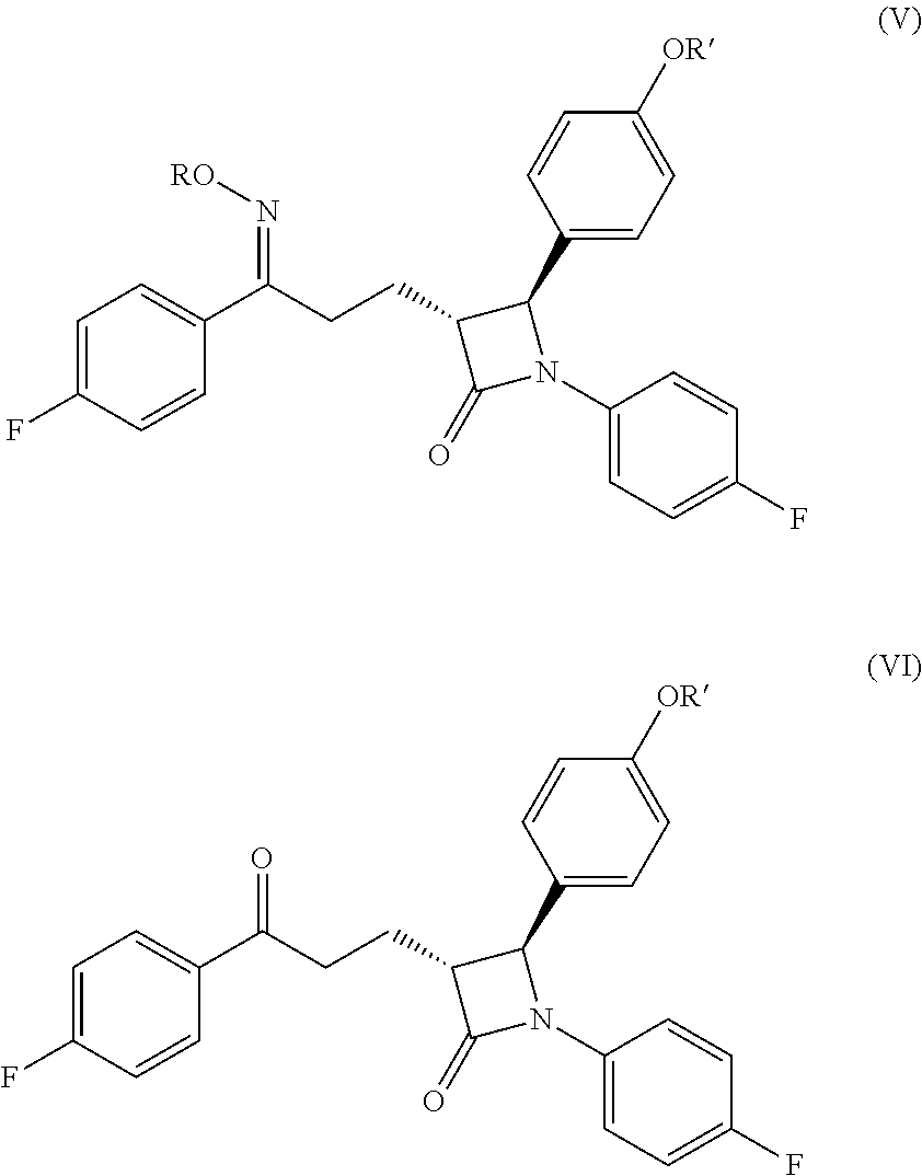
C1=C(F)C=CC(C(CCC2C(=O)N(C3=CC=C(F)C=C3)C2C2=CC=C([OR])C=C2)=N[RO])=C1.C1=C(F)C=CC(C(CCC2C(=O)N(C3=CC=C(F)C=C3)C2C2=CC=C([OR])C=C2)=O)=C1
